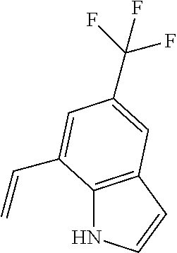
C12=C(C=CN1)C=C(C(F)(F)F)C=C2C=C
